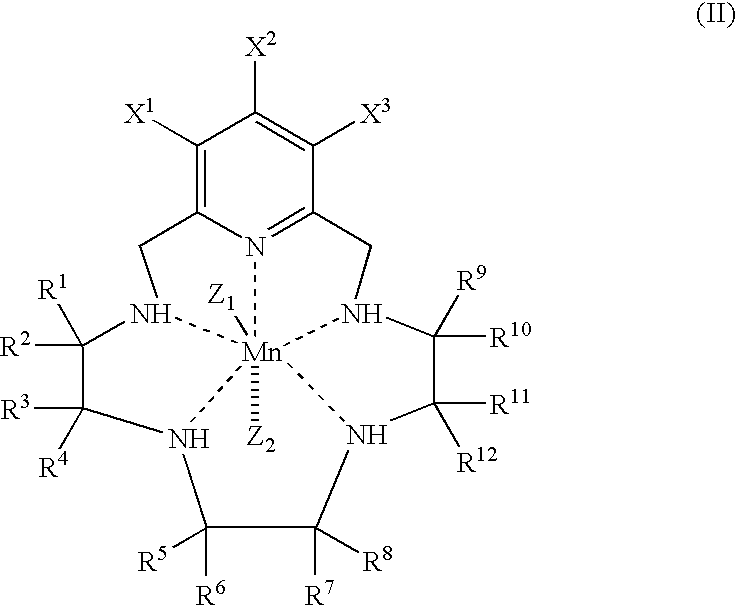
C1([X1])=C2N3=C(C([X3])=C1[X2])CN1[Mn]345([Z2])([Z1])N(C2)C([R2])([R1])C([R3])([R4])N4C([R5])([R6])C([R7])([R8])N5C([R11])([R12])C1([R10])[R9]
